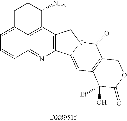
C12=C(C3=C4C(=N1)C=CC=C4CCC3N)CN1C2=CC2=C(C1=O)COC(=O)C2(O)[Et]
